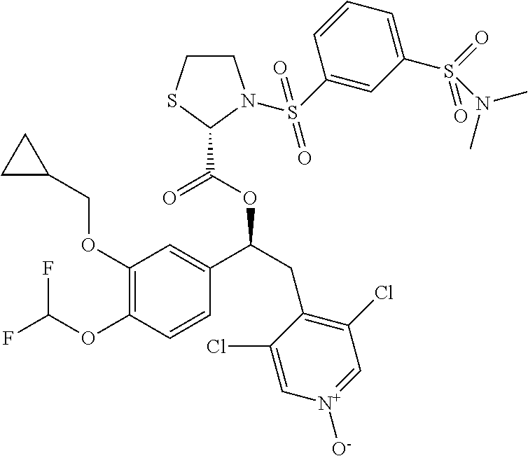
C1(OCC2CC2)=C(OC(F)F)C=CC(C(CC2=C(Cl)C=[N+]([O-])C=C2Cl)OC(C2N(S(C3=CC(S(=O)(=O)N(C)C)=CC=C3)(=O)=O)CCS2)=O)=C1
